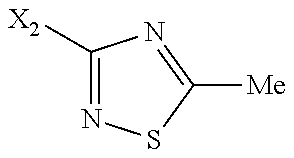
C1([X2])=NSC([Me])=N1
